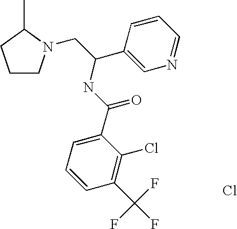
C1CN(CC(C2=CN=CC=C2)NC(C2=CC=CC(C(F)(F)F)=C2Cl)=O)C(C)C1.Cl
